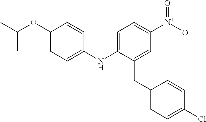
C1(OC(C)C)=CC=C(NC2=CC=C([N+]([O-])=O)C=C2CC2=CC=C(Cl)C=C2)C=C1
